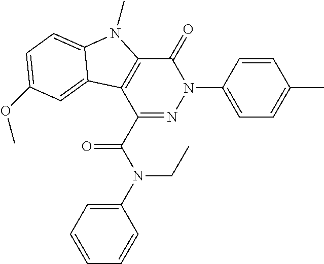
C1(=O)C2=C(C(C(N(C3=CC=CC=C3)CC)=O)=NN1C1=CC=C(C)C=C1)C1=CC(OC)=CC=C1N2C
